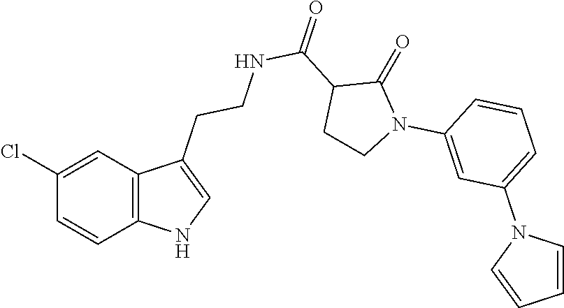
C12=C(C=C(Cl)C=C1)C(CCNC(C1CCN(C3=CC(N4C=CC=C4)=CC=C3)C1=O)=O)=CN2
